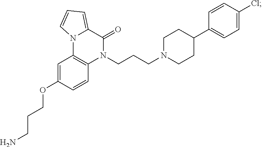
C1=CC(OCCCN)=CC2=C1N(CCCN1CCC(C3=CC=C(Cl)C=C3)CC1)C(=O)C1=CC=CN21
